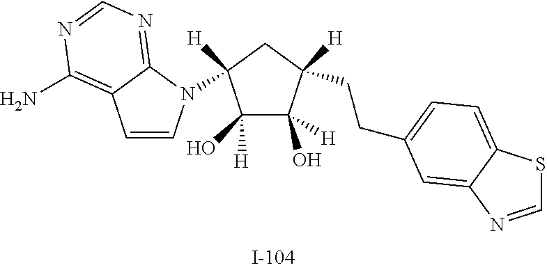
C1(O)([H])C(O)([H])C([H])(CCC2=CC=C3SC=NC3=C2)CC1([H])N1C=CC2=C(N)N=CN=C12
